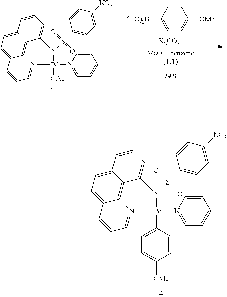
C12=CC=C3C4=C1C(=CC=C2)N(S(=O)(=O)C1=CC=C([NO2])C=C1)[Pd](N1=CC=CC=C1)(C1=CC=C([OMe])C=C1)N4=CC=C3.C12=CC=C3C4=C1C(=CC=C2)N(S(=O)(=O)C1=CC=C([NO2])C=C1)[Pd](N1=CC=CC=C1)([OAc])N4=CC=C3.[79%].C1([(HO)2B])=CC=C([OMe])C=C1.[K2CO3]
